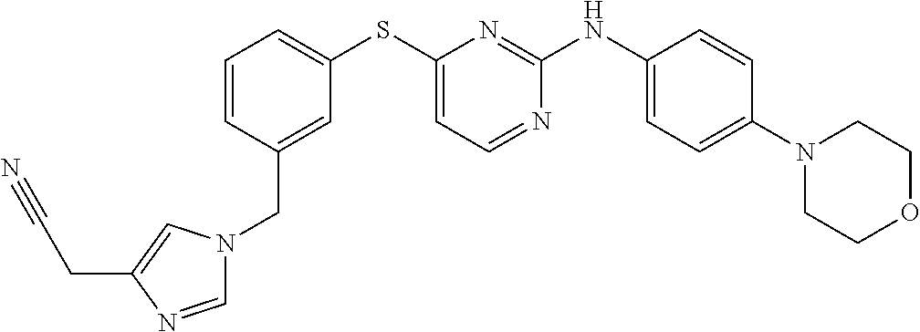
C1=CC=C(SC2=CC=NC(NC3=CC=C(N4CCOCC4)C=C3)=N2)C=C1CN1C=NC(CC#N)=C1
